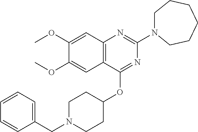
C12=C(C(OC3CCN(CC4=CC=CC=C4)CC3)=NC(N3CCCCCC3)=N1)C=C(OC)C(OC)=C2
